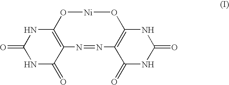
N1C(=O)C2=C(NC1=O)O[Ni]OC1=C(C(=O)NC(=O)N1)N=N2
